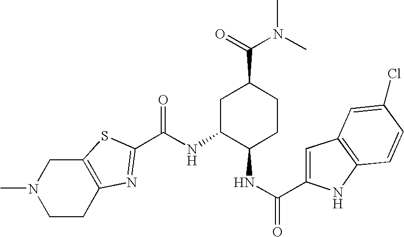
N(C1C(NC(=O)C2=CC3=C(N2)C=CC(Cl)=C3)CCC(C(=O)N(C)C)C1)C(=O)C1=NC2=C(CN(C)CC2)S1
